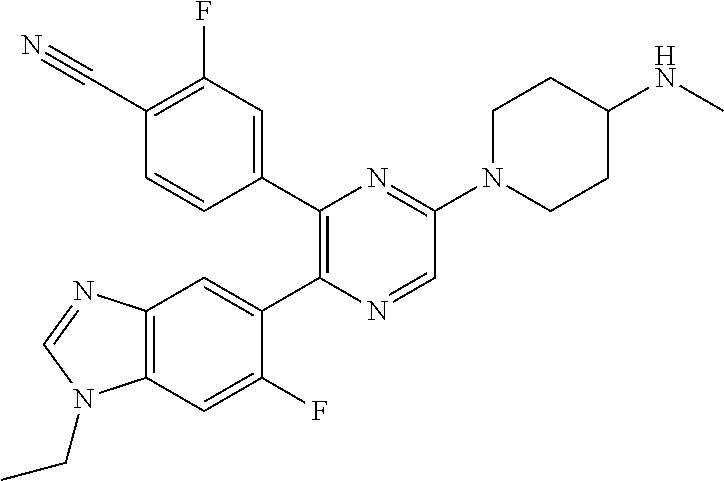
C1(C#N)=C(F)C=C(C2=C(C3=CC4=C(C=C3F)N(CC)C=N4)N=CC(N3CCC(NC)CC3)=N2)C=C1
